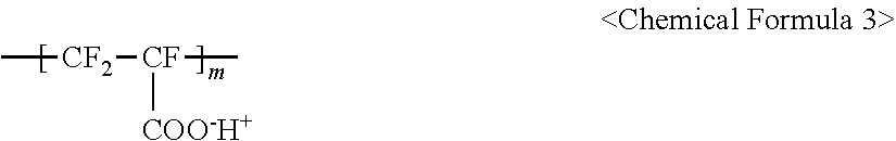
C[CF2][CF](C)[COO-H+]
